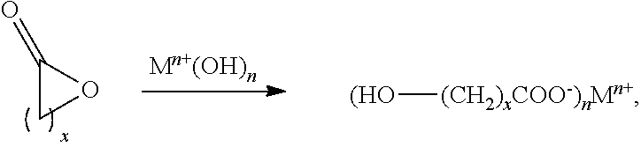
O1C(=O)C1.[(HO][(CH2)xCOO-)nMn+]
